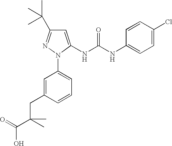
C1=CC(NC(NC2=CC(C(C)(C)C)=NN2C2=CC=CC(CC(C)(C(=O)O)C)=C2)=O)=CC=C1Cl
